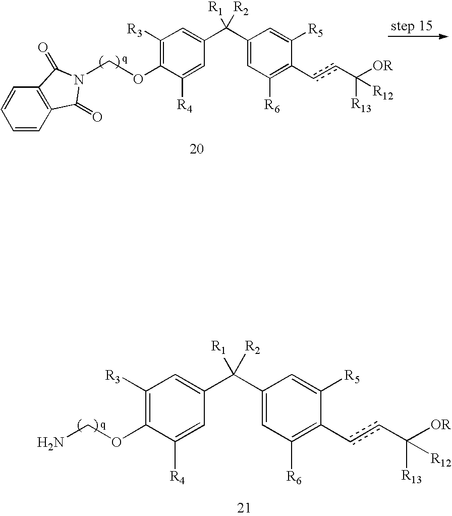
C1([R3])=C(OCN2C(=O)C3=C(C=CC=C3)C2=O)C([R4])=CC(C(C2=CC([R6])=C(ccC([R13])([OR])[R12])C([R5])=C2)([R2])[R1])=C1.C1([R3])=C(OCN)C([R4])=CC(C(C2=CC([R6])=C(ccC([R13])([OR])[R12])C([R5])=C2)([R2])[R1])=C1
